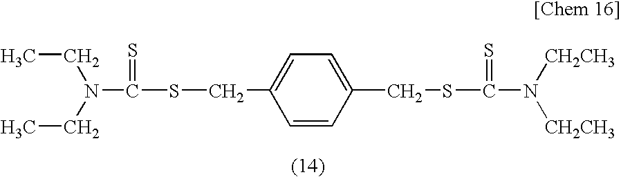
N(C(SCC1=CC=C(CSC(N([CH2CH3])[CH2CH3])=S)C=C1)=S)(CC)CC
